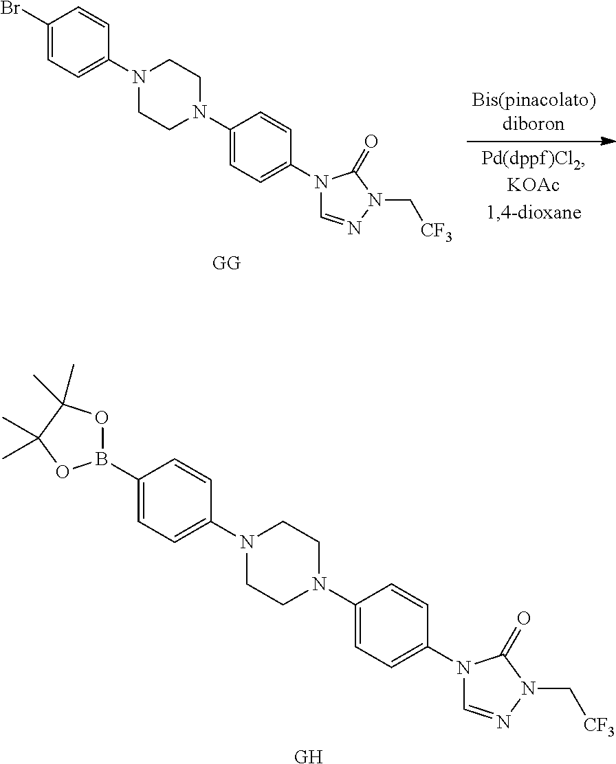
C1(Br)=CC=C(N2CCN(C3=CC=C(N4C=NN(C[CF3])C4=O)C=C3)CC2)C=C1.[GG].[GH].C1(B2OC(C)(C)C(C)(C)O2)=CC=C(N2CCN(C3=CC=C(N4C=NN(C[CF3])C4=O)C=C3)CC2)C=C1
